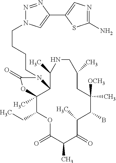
O1C(=O)C(C)C(=O)C(C)C(B)C([OCH3])(C)CC(C)CNC(C)C2C(C)(C1CC)OC(=O)N2CCCCN1N=NC(C2=CN=C(N)S2)=C1
